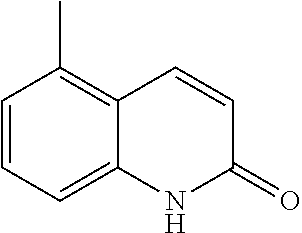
C1=CC(C)=C2C(=C1)NC(=O)C=C2
